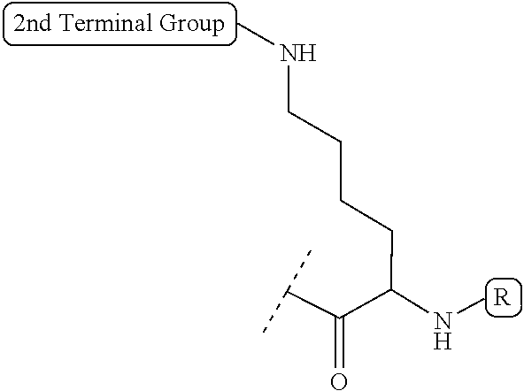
[R].C(C(=O)C(CCCCNC)NC)(C)C
